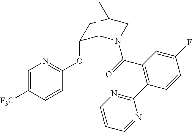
C1=C([F3C])C=CC(OC2C3N(C(=O)C4=C(C5=NC=CC=N5)C=CC(F)=C4)CC(C2)C3)=N1
